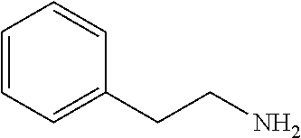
C1=CC=C(CCN)C=C1
